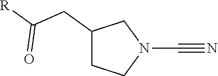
C1(CC([R])=O)CCN(C#N)C1
